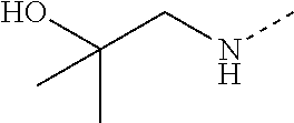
CC(CNC)(O)C
